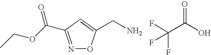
N1=C(C(OCC)=O)C=C(CN)O1.FC(C(O)=O)(F)F
